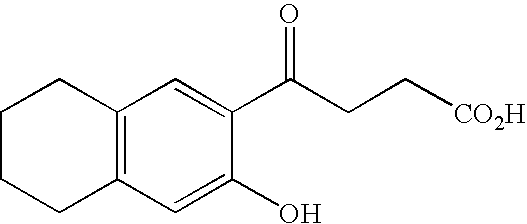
C12=C(C=C(O)C(C(CC[CO2H])=O)=C1)CCCC2
